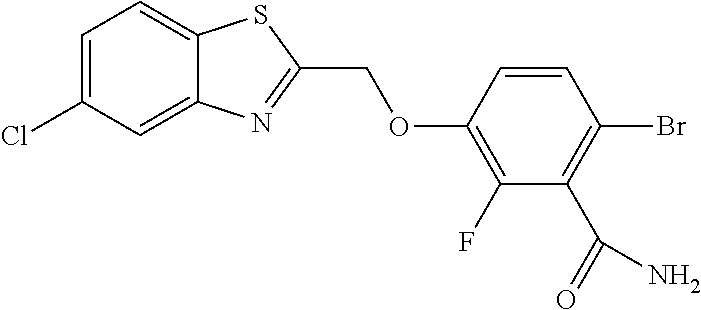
C1=C(Cl)C=C2C(=C1)SC(COC1=C(F)C(C(=O)N)=C(Br)C=C1)=N2
